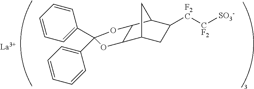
C12C3CC([F2C][CF2][SO3-])C(C1OC(C1=CC=CC=C1)(C1=CC=CC=C1)O2)C3.[La]
